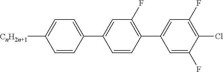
[CnH2n+1]C1=CC=C(C2=CC(F)=C(C3=CC(F)=C(Cl)C(F)=C3)C=C2)C=C1
